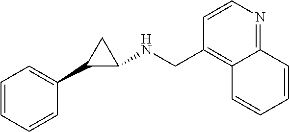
C1=CC=CC(C2C(NCC3=C4C(=NC=C3)C=CC=C4)C2)=C1
